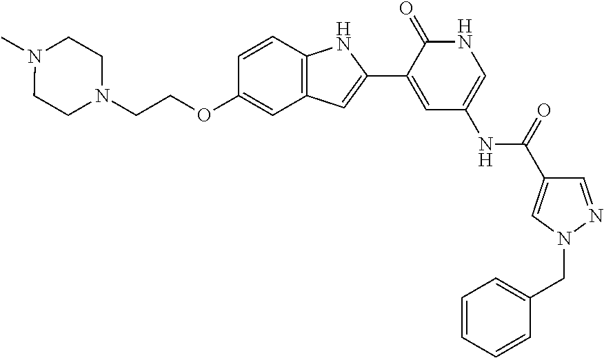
C1=NN(CC2=CC=CC=C2)C=C1C(=O)NC1=CNC(=O)C(C2=CC3=C(N2)C=CC(OCCN2CCN(C)CC2)=C3)=C1
